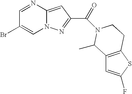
C1=NC2=CC(C(N3CCC4=C(C=C(F)S4)C3C)=O)=NN2C=C1Br
